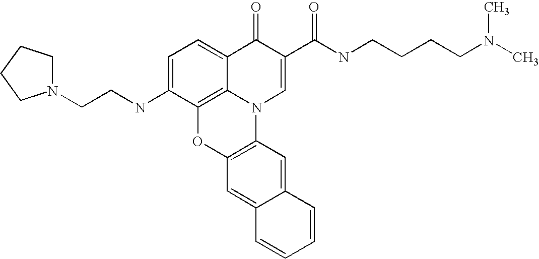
C1=C(NCCN2CCCC2)C2=C3C(=C1)C(=O)C(C(=O)NCCCCN(C)C)=CN3C1=C(O2)C=C2C(=C1)C=CC=C2
